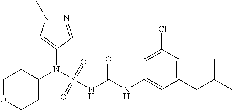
C1(N(S(NC(NC2=CC(CC(C)C)=CC(Cl)=C2)=O)(=O)=O)C2CCOCC2)=CN(C)N=C1
